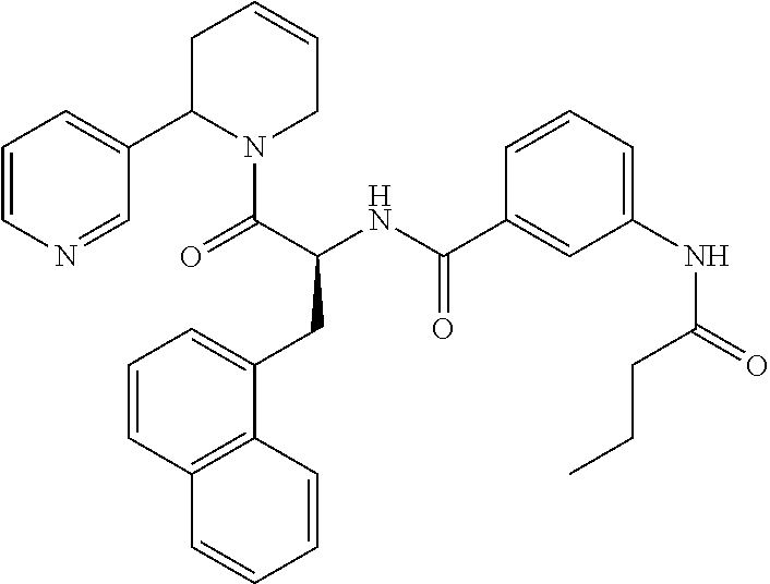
C1=CN=CC(C2N(C(=O)C(NC(=O)C3=CC(NC(CCC)=O)=CC=C3)CC3=CC=CC4=C3C=CC=C4)CC=CC2)=C1
